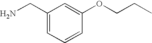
C1(CN)=CC=CC(OCCC)=C1
